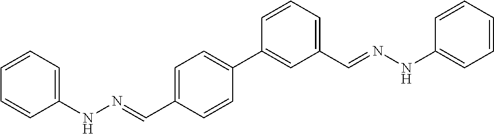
C1(NN=CC2=CC=C(C3=CC(C=NNC4=CC=CC=C4)=CC=C3)C=C2)=CC=CC=C1
